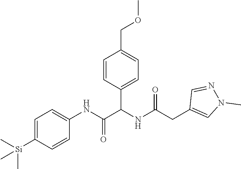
C1=C([Si](C)(C)C)C=CC(NC(C(NC(CC2=CN(C)N=C2)=O)C2=CC=C(COC)C=C2)=O)=C1
